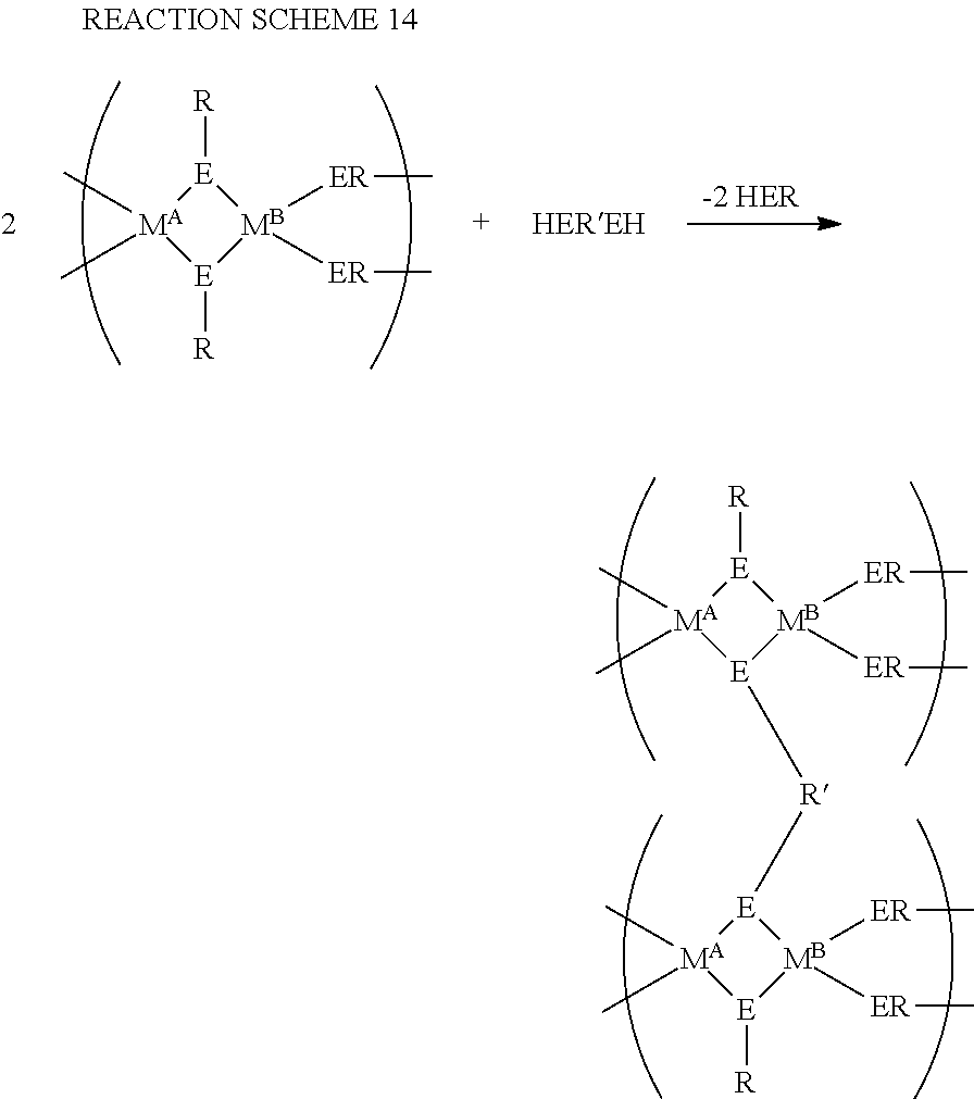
[MA]1(C)(C)[E]([R][E]2[MA](C)(C)[E]([R])[MB]2([ER]C)[ER]C)[MB]([ER]C)([ER]C)[E]1[R].[MA]1(C)(C)[E]([R])[MB]([ER]C)([ER]C)[E]1[R]
